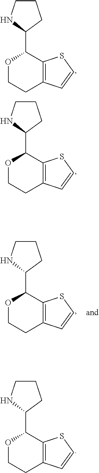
O1CCC2=C(C1C1CCCN1)SC=C2.O1CCC2=C(C1C1CCCN1)SC=C2.O1CCC2=C(C1C1CCCN1)SC=C2.O1CCC2=C(C1C1CCCN1)SC=C2
